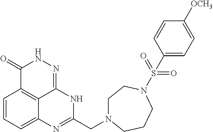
C1=CC=C2C3=C1C(=O)NN=C3NC(CN1CCN(S(=O)(=O)C3=CC=C([OCH3])C=C3)CCC1)=N2
